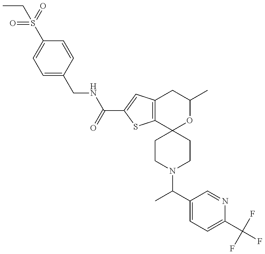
S(C1=CC=C(CNC(=O)C2=CC3=C(S2)C2(OC(C)C3)CCN(C(C)C3=CC=C(C(F)(F)F)N=C3)CC2)C=C1)(CC)(=O)=O
